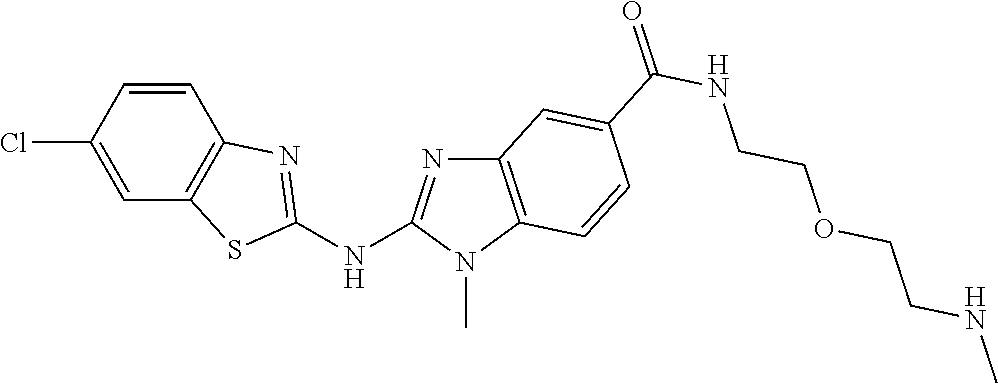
C1(Cl)=CC2=C(C=C1)N=C(NC1=NC3=C(N1C)C=CC(C(NCCOCCNC)=O)=C3)S2
